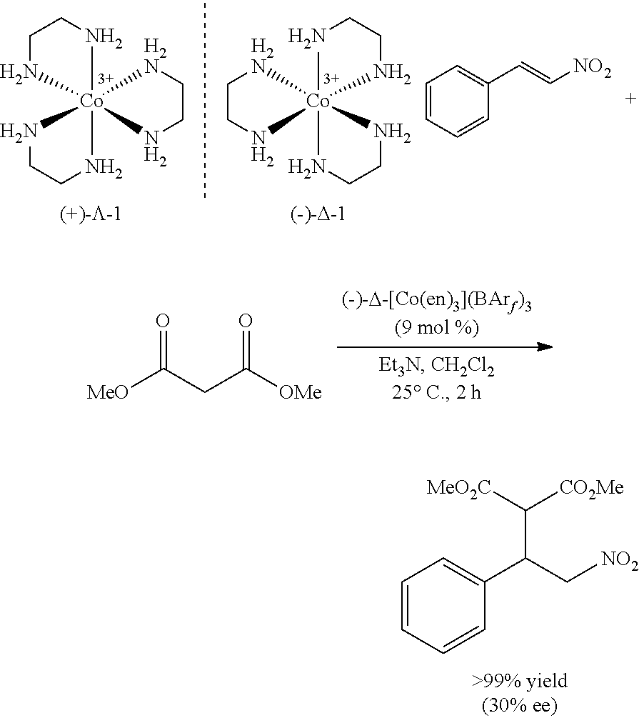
C1=CC=CC(C(C[NO2])C([MeO2C])[CO2Me])=C1.O=C(CC([OMe])=O)[MeO].C1CN[Co]23(N1)(NCCN2)[H2N]CCN3.C1CN[Co]23(N1)(NCCN2)[H2N]CCN3.C1=CC=CC(C=C[NO2])=C1
